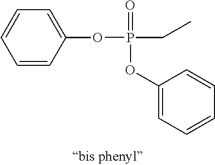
C1=CC(OP(CC)(=O)OC2=CC=CC=C2)=CC=C1
